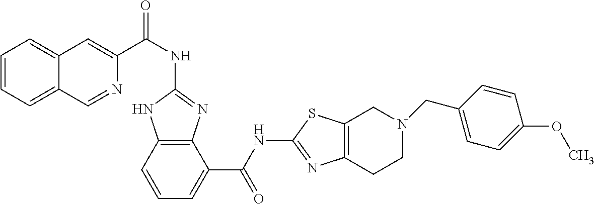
C1(NC(C2=CC3=CC=CC=C3C=N2)=O)=NC2=C(N1)C=CC=C2C(NC1=NC2=C(S1)CN(CC1=CC=C(OC)C=C1)CC2)=O
